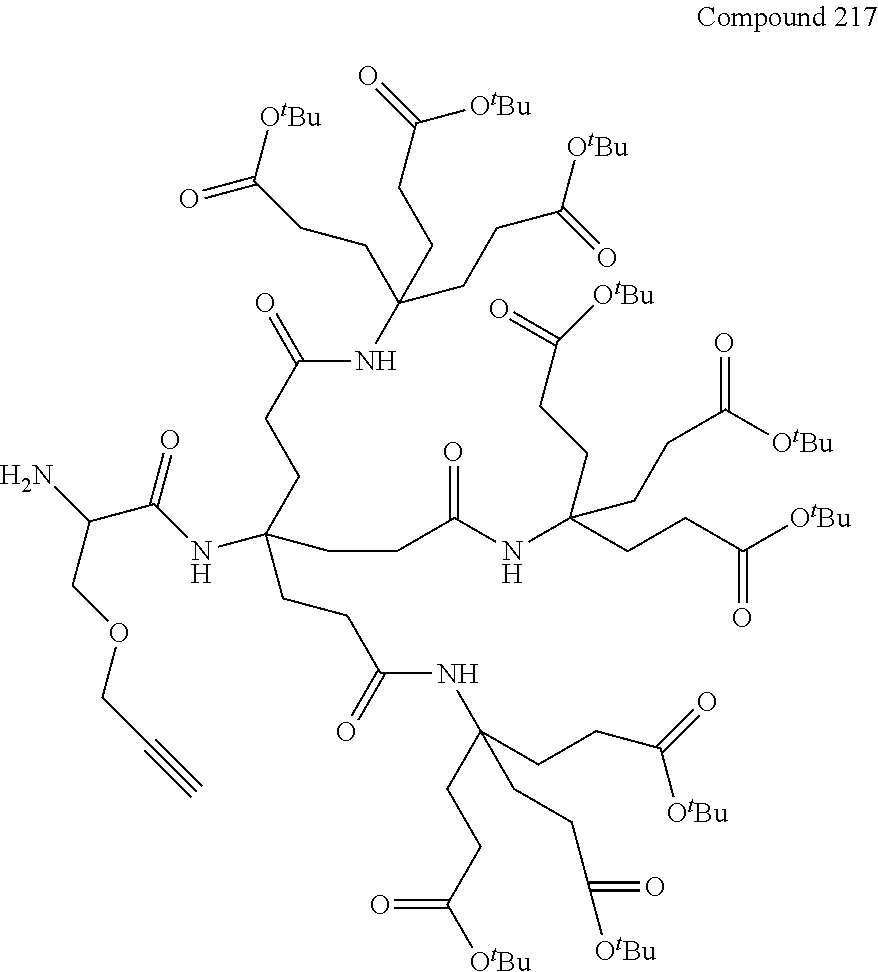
C(NC(CCC(NC(CCC([OtBu])=O)(CCC(=O)[OtBu])CCC([OtBu])=O)=O)(CCC(=O)NC(CCC([OtBu])=O)(CCC(=O)[OtBu])CCC([OtBu])=O)CCC(=O)NC(CCC(=O)[OtBu])(CCC([OtBu])=O)CCC(=O)[OtBu])(=O)C(COCC#C)N
